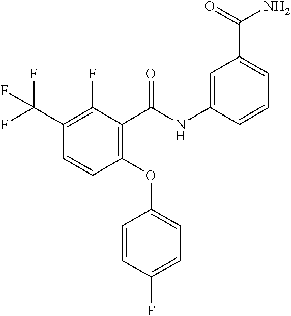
C1(C(F)(F)F)=C(F)C(C(NC2=CC(C(=O)N)=CC=C2)=O)=C(OC2=CC=C(F)C=C2)C=C1
